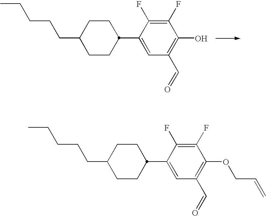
C1CC(C2=CC(C=O)=C(O)C(F)=C2F)CCC1CCCCC.C1CC(C2=CC(C=O)=C(OCC=C)C(F)=C2F)CCC1CCCCC
